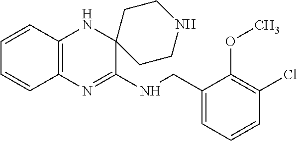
C12=C(N=C(NCC3=CC=CC(Cl)=C3OC)C3(N1)CCNCC3)C=CC=C2
